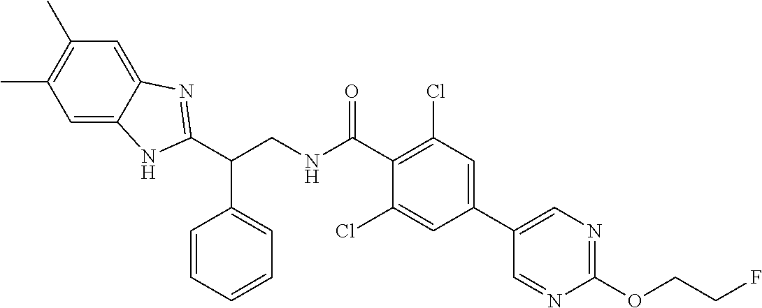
C1(C)=C(C)C=C2C(=C1)N=C(C(CNC(C1=C(Cl)C=C(C3=CN=C(OCCF)N=C3)C=C1Cl)=O)C1=CC=CC=C1)N2
